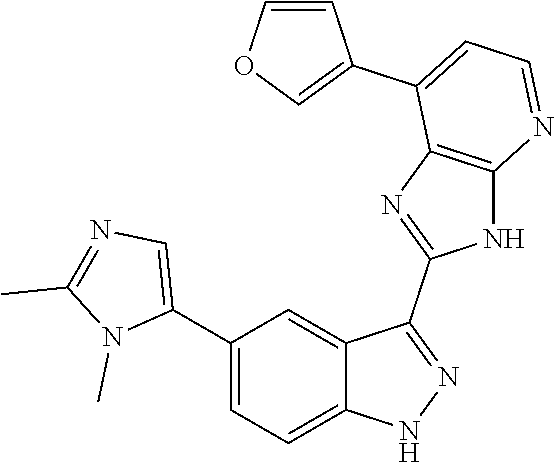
C1(C2=CC=C3C(=C2)C(C2=NC4=C(N2)N=CC=C4C2=COC=C2)=NN3)=CN=C(C)N1C
